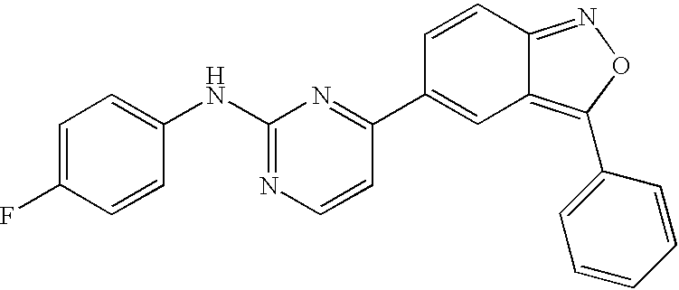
C1=C(F)C=CC(NC2=NC=CC(C3=CC4=C(C5=CC=CC=C5)ON=C4C=C3)=N2)=C1
